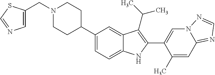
C1(C2CCN(CC3=CN=CS3)CC2)=CC=C2C(=C1)C(C(C)C)=C(C1=CN3C(=NC=N3)C=C1C)N2
